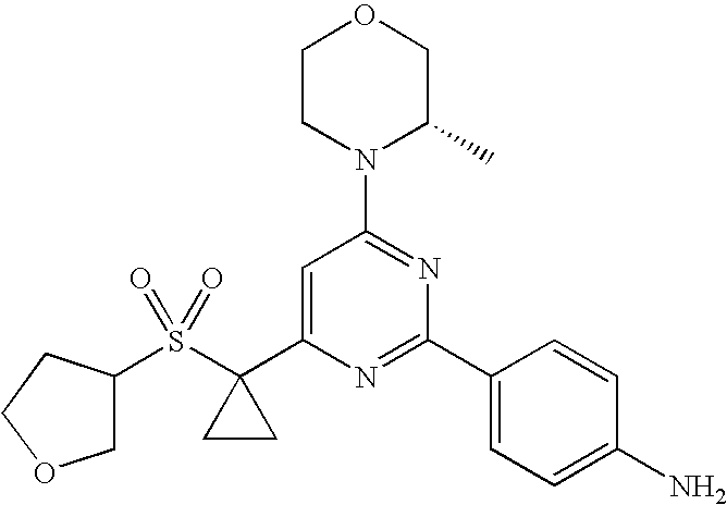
C1CN(C2=NC(C3=CC=C(N)C=C3)=NC(C3(S(C4COCC4)(=O)=O)CC3)=C2)C(C)CO1
